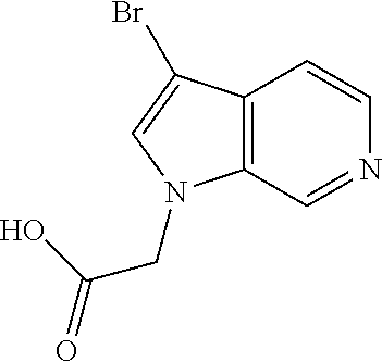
C12=C(C=NC=C1)N(CC(=O)O)C=C2Br
